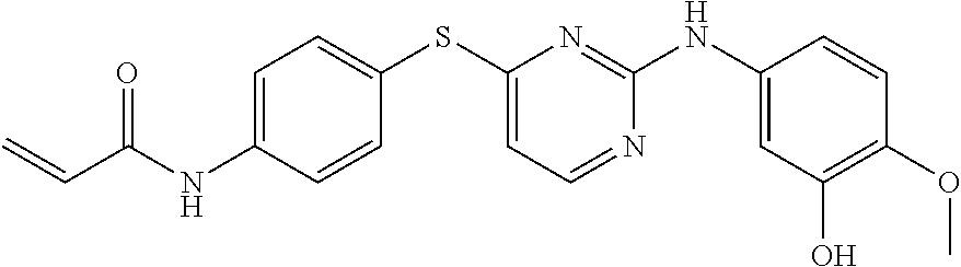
C1=C(NC(C=C)=O)C=CC(SC2=CC=NC(NC3=CC(O)=C(OC)C=C3)=N2)=C1
